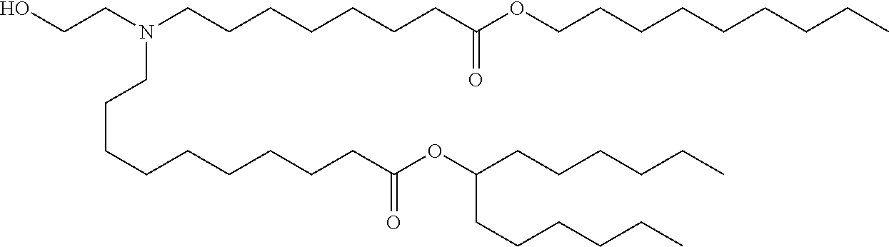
C(C(=O)OC(CCCCCC)CCCCCC)CCCCCCCCN(CCCCCCCC(=O)OCCCCCCCCC)CCO
